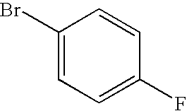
C1(Br)=CC=C(F)C=C1
